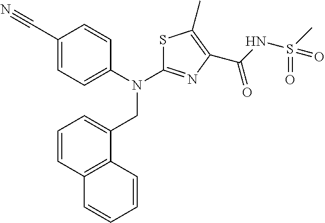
C1(C#N)=CC=C(N(CC2=CC=CC3=C2C=CC=C3)C2=NC(C(=O)NS(C)(=O)=O)=C(C)S2)C=C1
